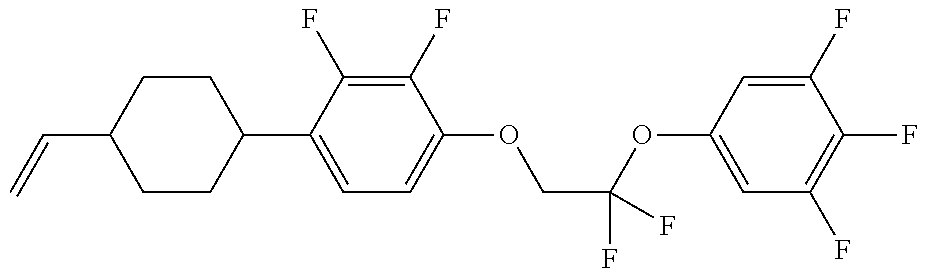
C1CC(C2=CC=C(OCC(OC3=CC(F)=C(F)C(F)=C3)(F)F)C(F)=C2F)CCC1C=C
